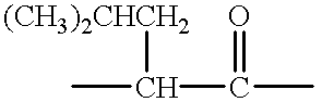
CC(C(C)=O)[(CH3)2CHCH2]
